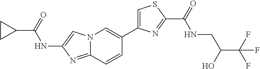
N12C(=NC(NC(C3CC3)=O)=C1)C=CC(C1=CSC(C(=O)NCC(O)C(F)(F)F)=N1)=C2
